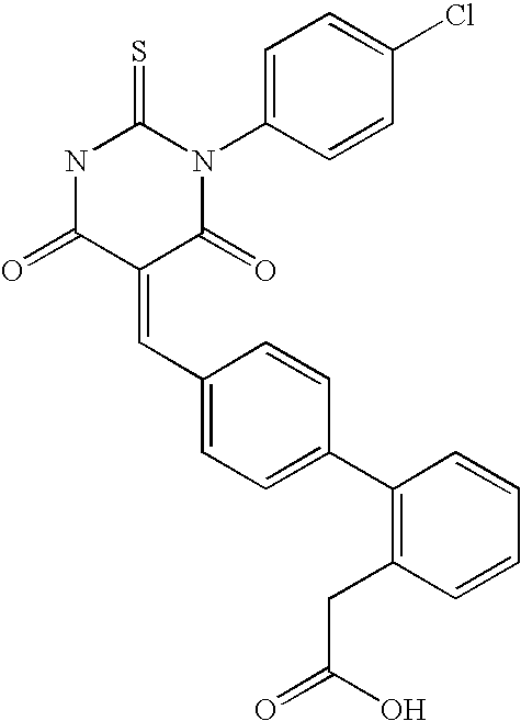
N1C(=O)C(=CC2=CC=C(C3=C(CC(=O)O)C=CC=C3)C=C2)C(=O)N(C2=CC=C(Cl)C=C2)C1=S
